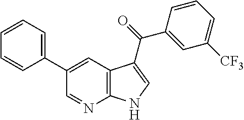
C1(C2=CC3=C(N=C2)NC=C3C(=O)C2=CC([CF3])=CC=C2)=CC=CC=C1
